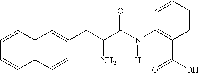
C12=C(C=CC(CC(C(N(C3=C(C(=O)O)C=CC=C3)[H])=O)N)=C1)C=CC=C2
